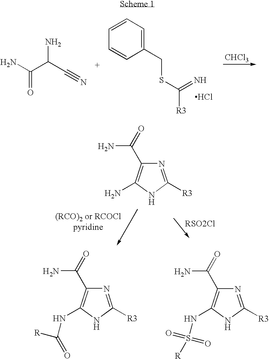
S(C(=N)[R3])CC1=CC=CC=C1.Cl.[CHCl3].NC(C(C#N)N)=O.N1=C([R3])NC(NC([R])=O)=C1C(N)=O.N1=C([R3])NC(NS([R])(=O)=O)=C1C(N)=O.N1=C([R3])NC(N)=C1C(N)=O
